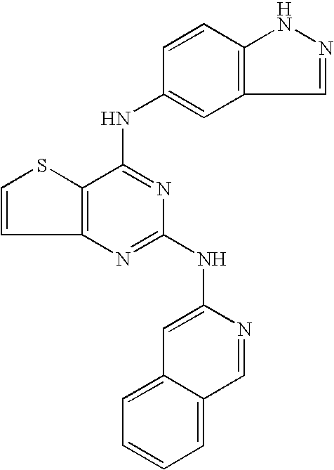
C12=C(C(NC3=CC4=C(C=C3)NN=C4)=NC(NC3=CC4=CC=CC=C4C=N3)=N1)SC=C2
